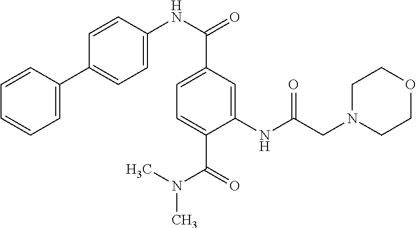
C1=C(C(NC2=CC=C(C3=CC=CC=C3)C=C2)=O)C=C(NC(CN2CCOCC2)=O)C(C(=O)N(C)C)=C1
